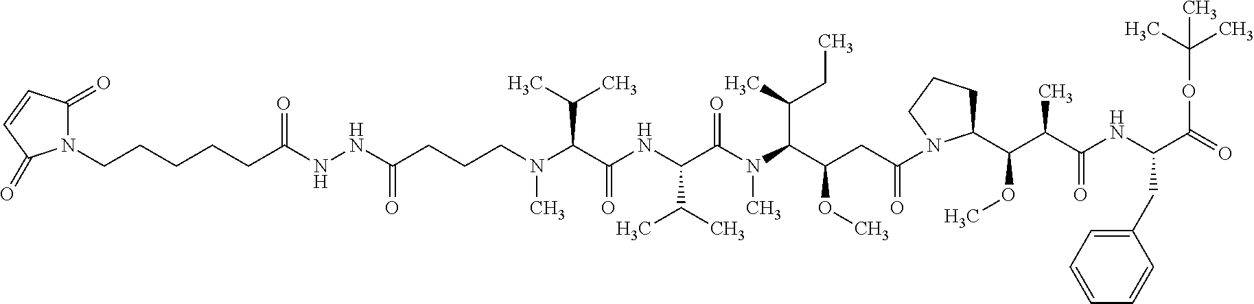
N(NC(CCCN(C(C(NC(C(N(C(C(CC(=O)N1C(C(C(C(NC(C(=O)OC(C)(C)C)CC2=CC=CC=C2)=O)C)OC)CCC1)OC)C(C)CC)C)=O)C(C)C)=O)C(C)C)C)=O)C(=O)CCCCCN1C(=O)C=CC1=O
